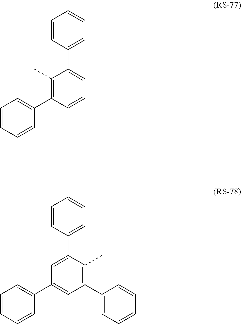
C1(C)=C(C2=CC=CC=C2)C=CC=C1C1=CC=CC=C1.C1=C(C2=CC=CC=C2)C(C)=C(C2=CC=CC=C2)C=C1C1=CC=CC=C1
